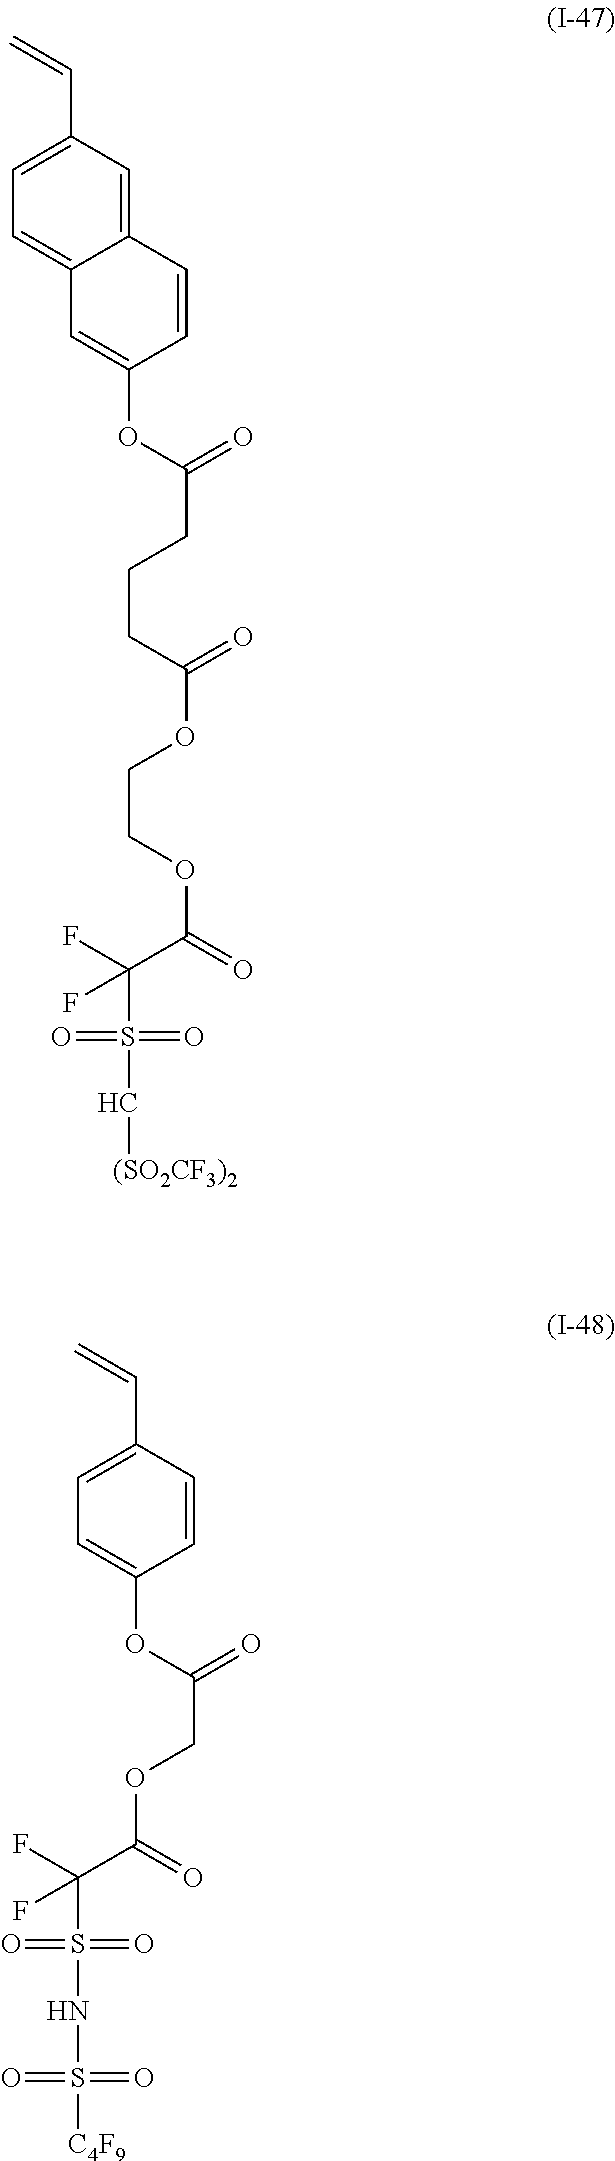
C=CC1=CC=C2C(=C1)C=CC(OC(=O)CCCC(=O)OCCOC(=O)C(F)(F)S(=O)(=O)C[(SO2CF3)2])=C2.C=CC1=CC=C(OC(=O)COC(C(F)(F)S(=O)(=O)NS(=O)(=O)[C4F9])=O)C=C1
